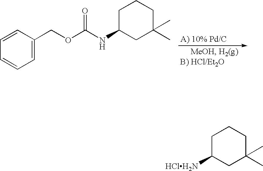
C1=CC=CC=C1COC(NC1CC(C)(C)CCC1)=O.C1C([HClH2N])CC(C)(C)CC1
